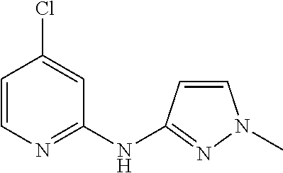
C1=CN=C(NC2=NN(C)C=C2)C=C1Cl
